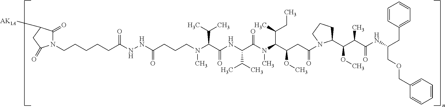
C1=CC(CC(COCC2=CC=CC=C2)NC(C(C(C2CCCN2C(CC(C(N(C(C(NC(C(N(CCCC(NNC(CCCCCN2C(=O)C([AK1A])CC2=O)=O)=O)C)C(C)C)=O)C(C)C)=O)C)C(C)CC)OC)=O)OC)C)=O)=CC=C1
